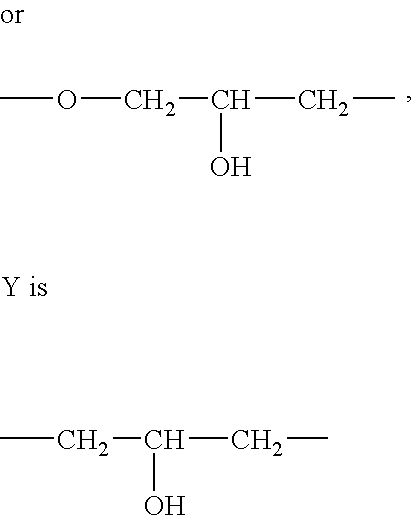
COCC(CC)O.CCC(CC)O
